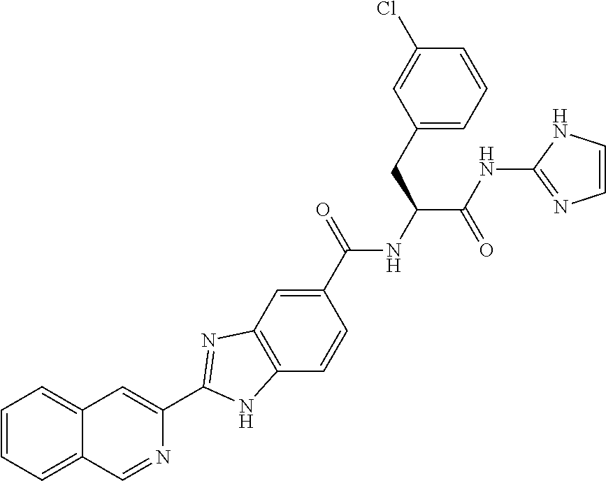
C1(C(NC(C(NC2=NC=CN2)=O)CC2=CC=CC(Cl)=C2)=O)=CC2=C(C=C1)NC(C1=CC3=CC=CC=C3C=N1)=N2
